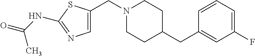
C1=CC=C(F)C=C1CC1CCN(CC2=CN=C(NC(C)=O)S2)CC1
